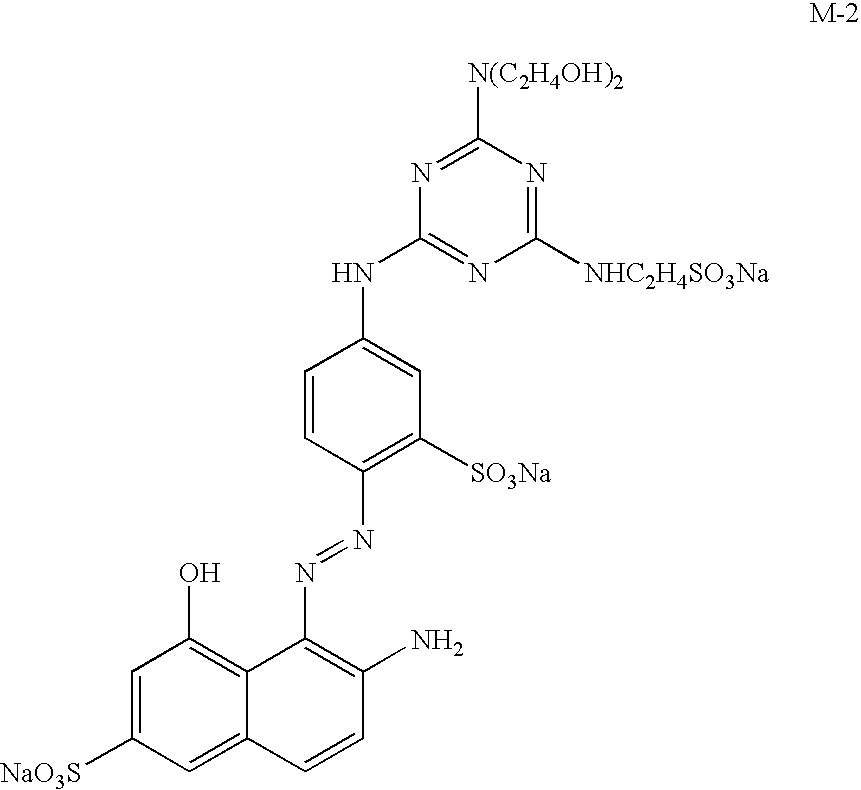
C1=C([NaO3S])C=C2C(=C1O)C(N=NC1=C([SO3Na])C=C(NC3=NC([NHC2H4SO3Na])=NC([N(C2H4OH)2])=N3)C=C1)=C(N)C=C2
